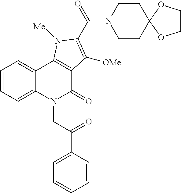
C1=CC=C2C(=C1)C1=C(C(=O)N2CC(=O)C2=CC=CC=C2)C([OMe])=C(C(N2CCC3(CC2)OCCO3)=O)N1[Me]
